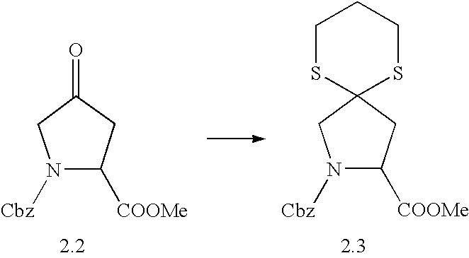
C1([COOMe])CC(=O)CN1[Cbz].C1([COOMe])CC2(CN1[Cbz])SCCCS2
